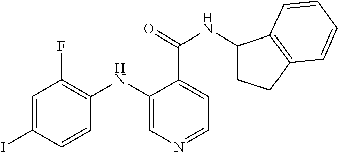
C1=C(I)C=CC(NC2=CN=CC=C2C(=O)NC2CCC3=C2C=CC=C3)=C1F
